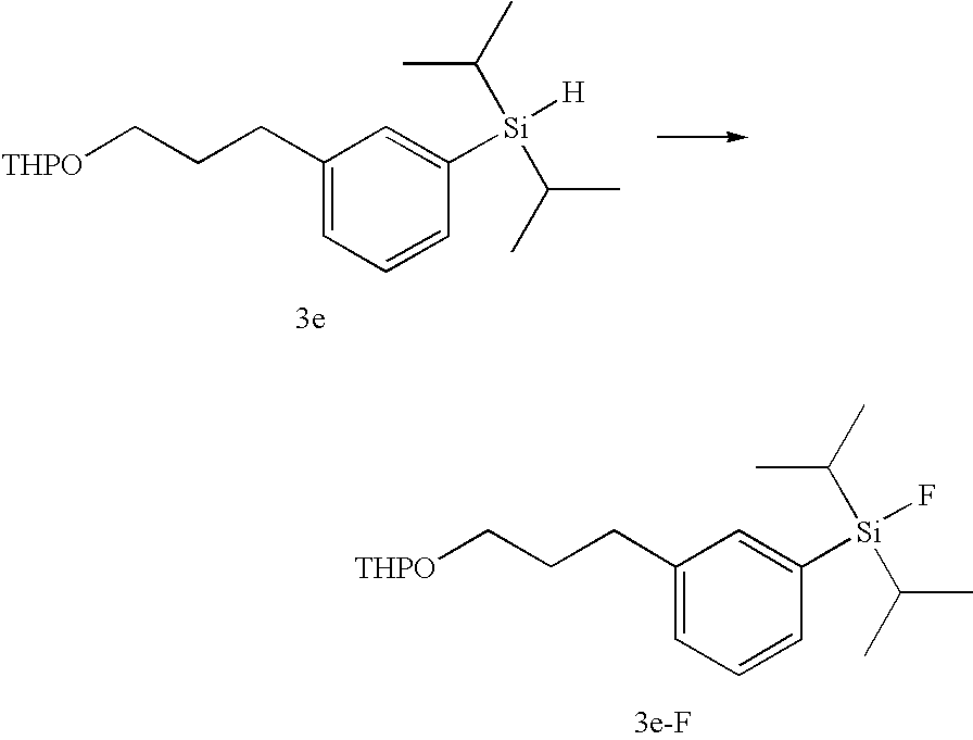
C1(CCC[THPO])=CC=CC([Si](C(C)C)(C(C)C)[H])=C1.C1(CCC[THPO])=CC=CC([Si](C(C)C)(C(C)C)F)=C1
